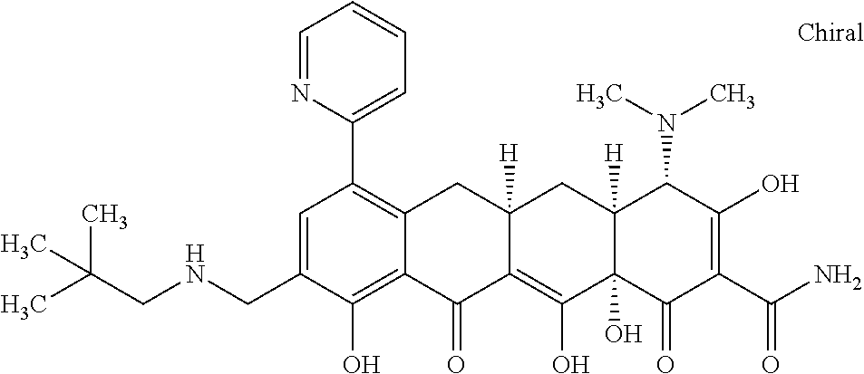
C12([H])C(O)(C(=O)C(C(N)=O)=C(O)C1N(C)C)C(O)=C1C([H])(C2)CC2=C(C3=CC=CC=N3)C=C(CNCC(C)(C)C)C(O)=C2C1=O
